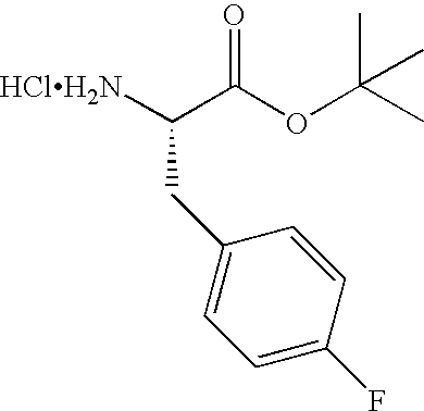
[HClH2N]C(C(OC(C)(C)C)=O)CC1=CC=C(F)C=C1
